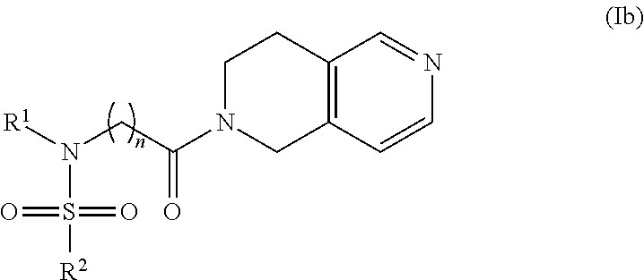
N(CC(N1CC2=C(CC1)C=NC=C2)=O)([R1])S([R2])(=O)=O
